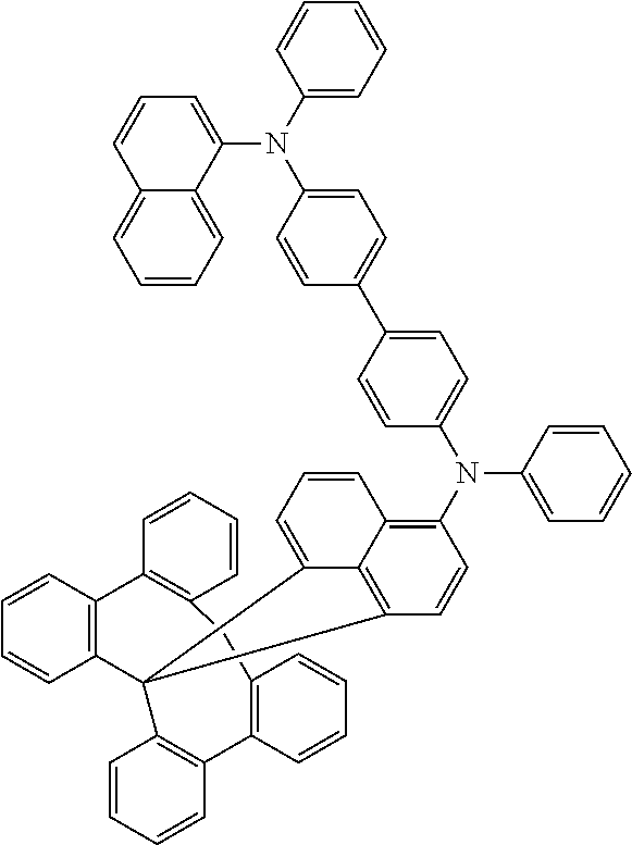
C1=CC=C2C(=C1)C=CC=C2N(C1=CC=CC=C1)C1=CC=C(C2=CC=C(N(C3=C4C5=C(C=C3)C3(C5=CC=C4)C4=C(C5=C(C=CC=C5)CC5=C(C6=C3C=CC=C6)C=CC=C5)C=CC=C4)C3=CC=CC=C3)C=C2)C=C1
